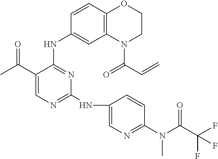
C1(C(C)=O)=CN=C(NC2=CN=C(N(C(C(F)(F)F)=O)C)C=C2)N=C1NC1=CC2=C(C=C1)OCCN2C(C=C)=O
